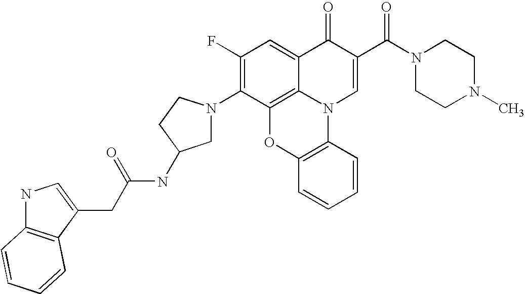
C1(F)=C(N2CC(NC(CC3=CNC4=C3C=CC=C4)=O)CC2)C2=C3C(=C1)C(=O)C(C(N1CCN(C)CC1)=O)=CN3C1=C(O2)C=CC=C1
